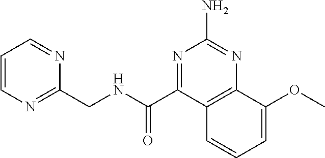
C1=CN=C(CNC(C2=NC(N)=NC3=C2C=CC=C3OC)=O)N=C1
